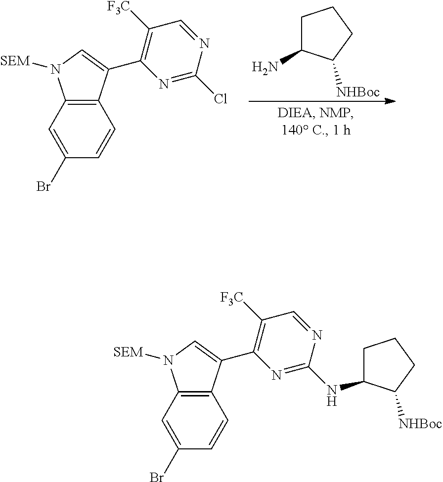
C1=C(Br)C=CC2=C1N([SEM])C=C2C1=C([F3C])C=NC(Cl)=N1.C1C(N)C([NHBoc])CC1.C1=C(Br)C=CC2=C1N([SEM])C=C2C1=C([F3C])C=NC(NC2CCCC2[NHBoc])=N1
